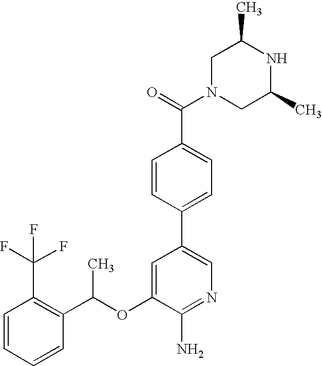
C1=CC(C(F)(F)F)=C(C(OC2=CC(C3=CC=C(C(=O)N4CC(C)NC(C)C4)C=C3)=CN=C2N)C)C=C1
